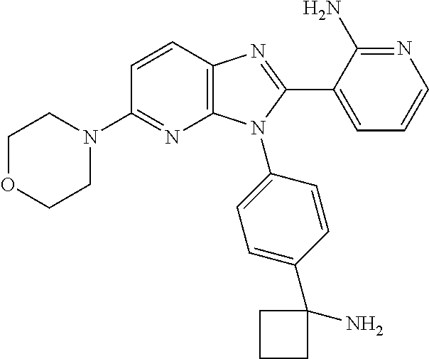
C12=C(C=CC(N3CCOCC3)=N1)N=C(C1=CC=CN=C1N)N2C1=CC=C(C2(N)CCC2)C=C1
